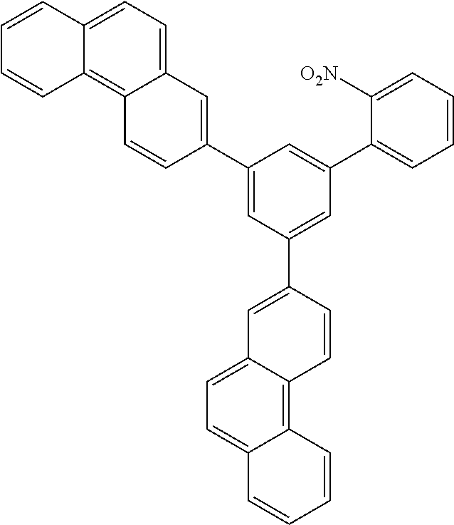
C12=CC=C3C(=C1C=CC=C2)C=CC(C1=CC(C2=CC4=CC=C5C(=C4C=C2)C=CC=C5)=CC(C2=CC=CC=C2[O2N])=C1)=C3
